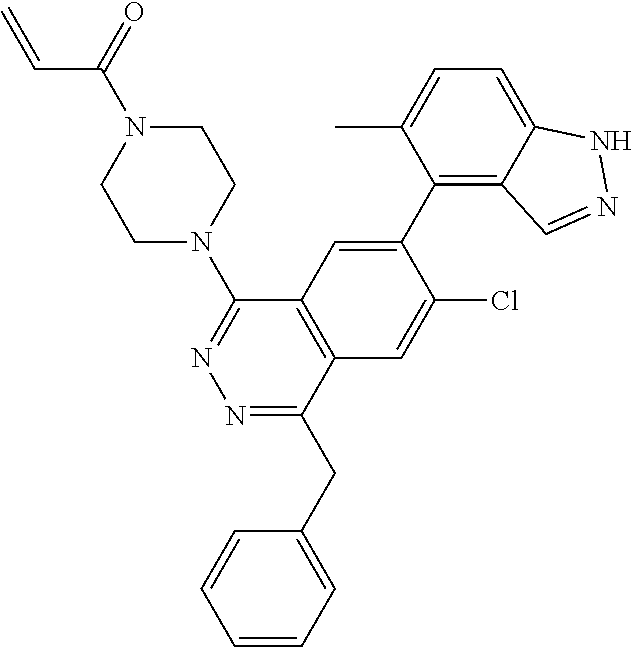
C1N(C2=NN=C(CC3=CC=CC=C3)C3=C2C=C(C2=C4C(=CC=C2C)NN=C4)C(Cl)=C3)CCN(C(=O)C=C)C1
